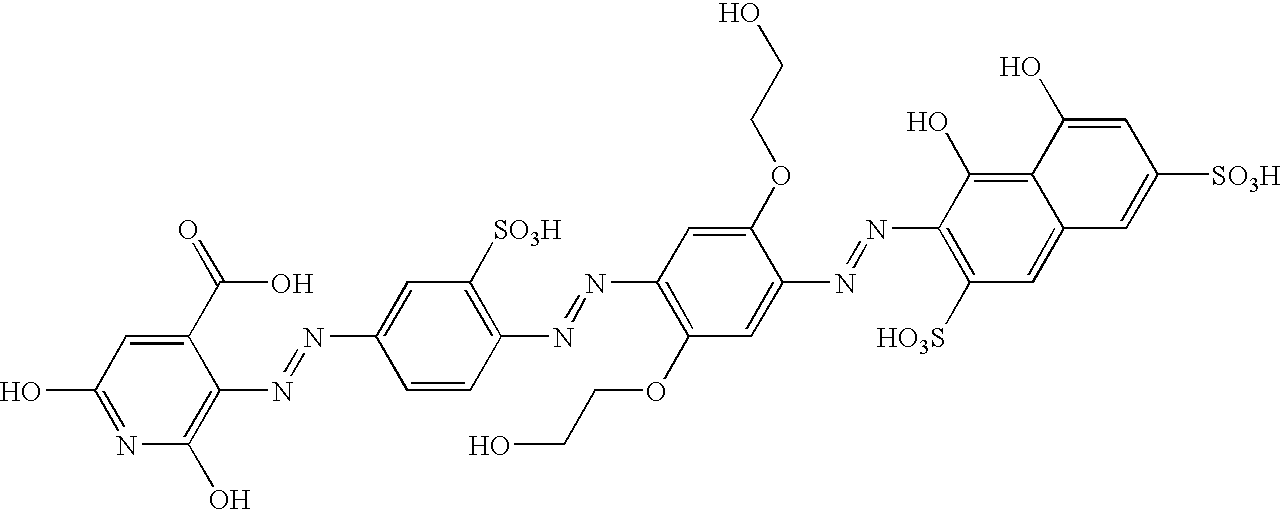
C1(N=NC2=C(O)N=C(O)C=C2C(=O)O)=CC([SO3H])=C(N=NC2=C(OCCO)C=C(N=NC3=C([HO3S])C=C4C(=C3O)C(O)=CC([SO3H])=C4)C(OCCO)=C2)C=C1
